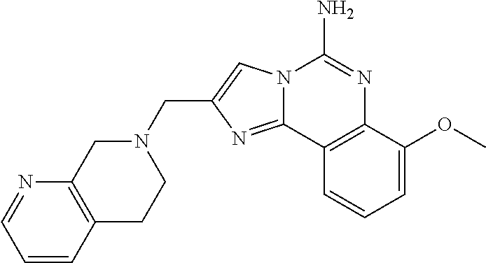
C(C1=CN2C(=N1)C1=C(N=C2N)C(OC)=CC=C1)N1CC2=C(CC1)C=CC=N2
